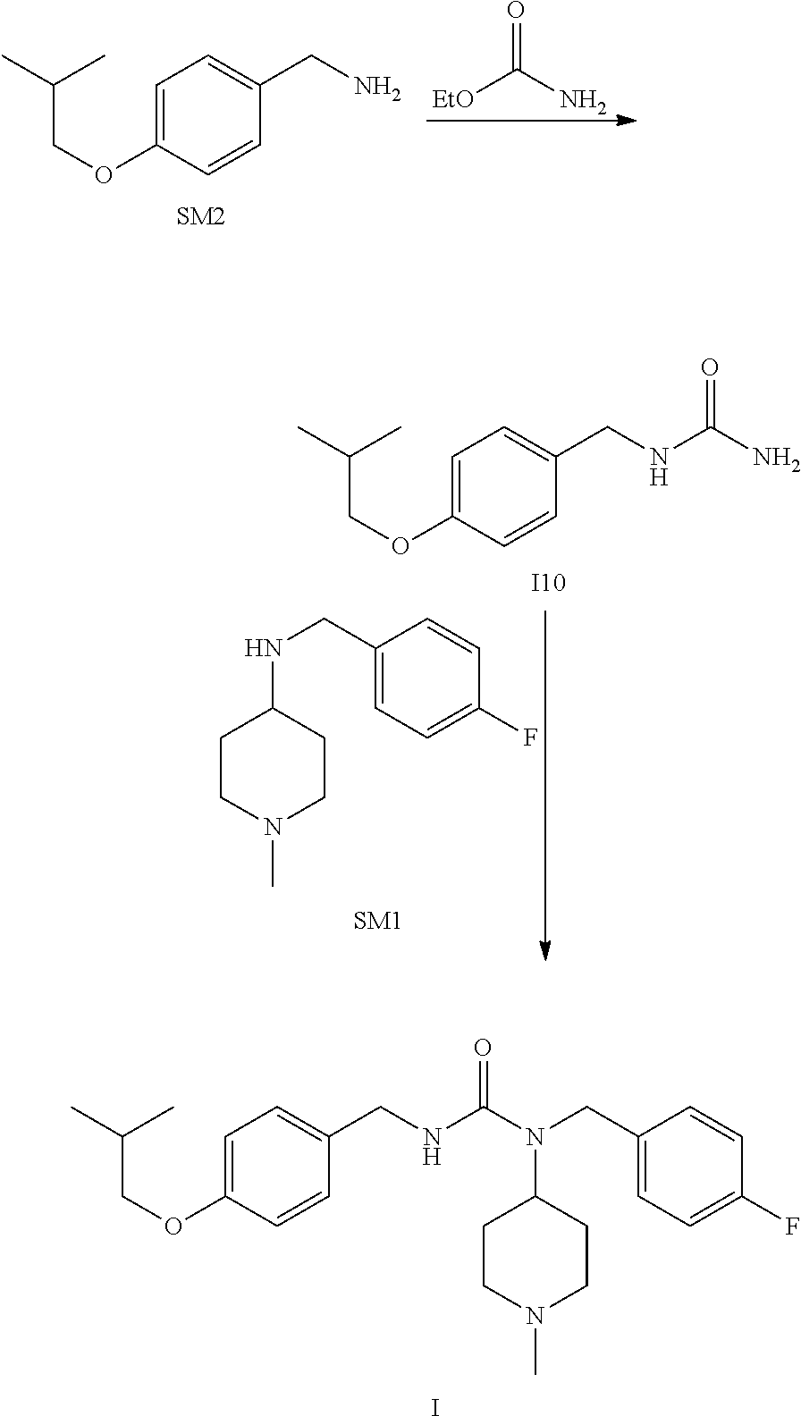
C(C(C)C)OC1=CC=C(CN)C=C1.O=C([EtO])N.C(C(C)C)OC1=CC=C(CNC(=O)N)C=C1.[I10].CN1CCC(NCC2=CC=C(F)C=C2)CC1.C(C(C)C)OC1=CC=C(CNC(N(CC2=CC=C(F)C=C2)C2CCN(C)CC2)=O)C=C1.I
